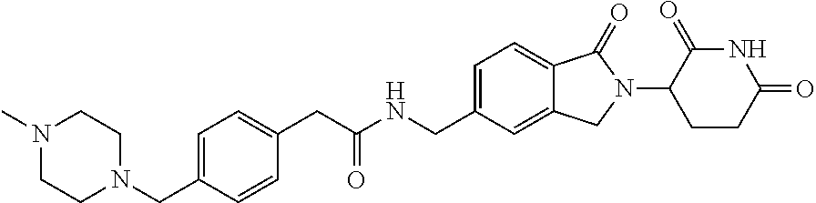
C1=C(CNC(CC2=CC=C(CN3CCN(C)CC3)C=C2)=O)C=C2C(=C1)C(=O)N(C1CCC(=O)NC1=O)C2
